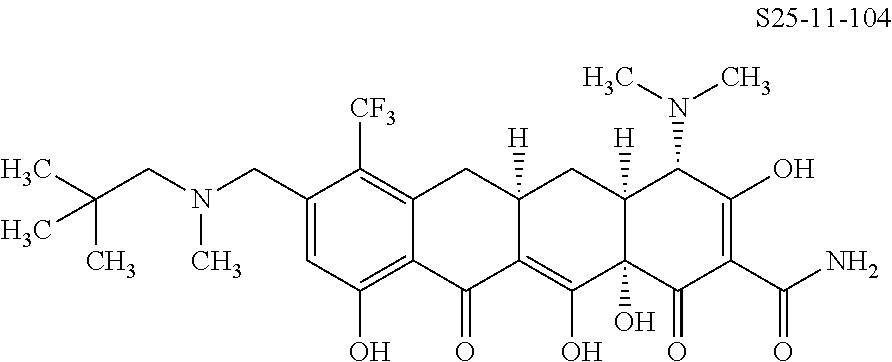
C1(CN(C)CC(C)(C)C)=CC(O)=C2C(=C1[CF3])CC1([H])C(=C(O)C3(O)C([H])(C1)C(N(C)C)C(O)=C(C(N)=O)C3=O)C2=O
